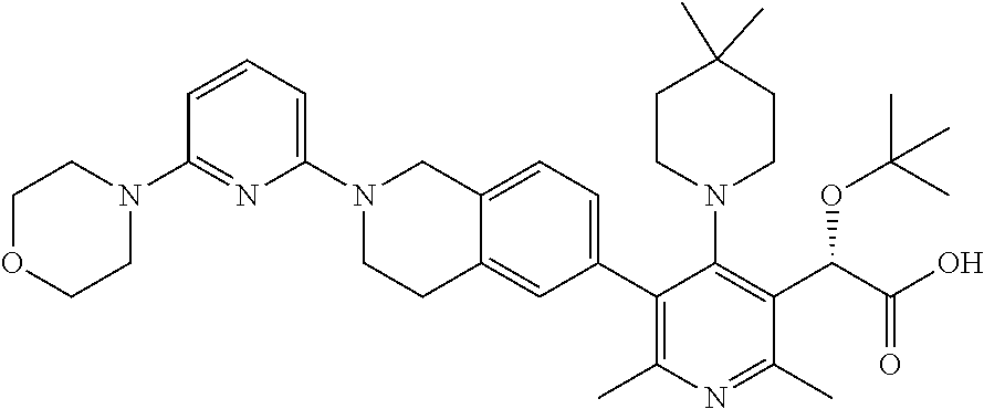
C1(C2=C(C)N=C(C)C(C(C(O)=O)OC(C)(C)C)=C2N2CCC(C)(C)CC2)=CC=C2C(=C1)CCN(C1=CC=CC(N3CCOCC3)=N1)C2
